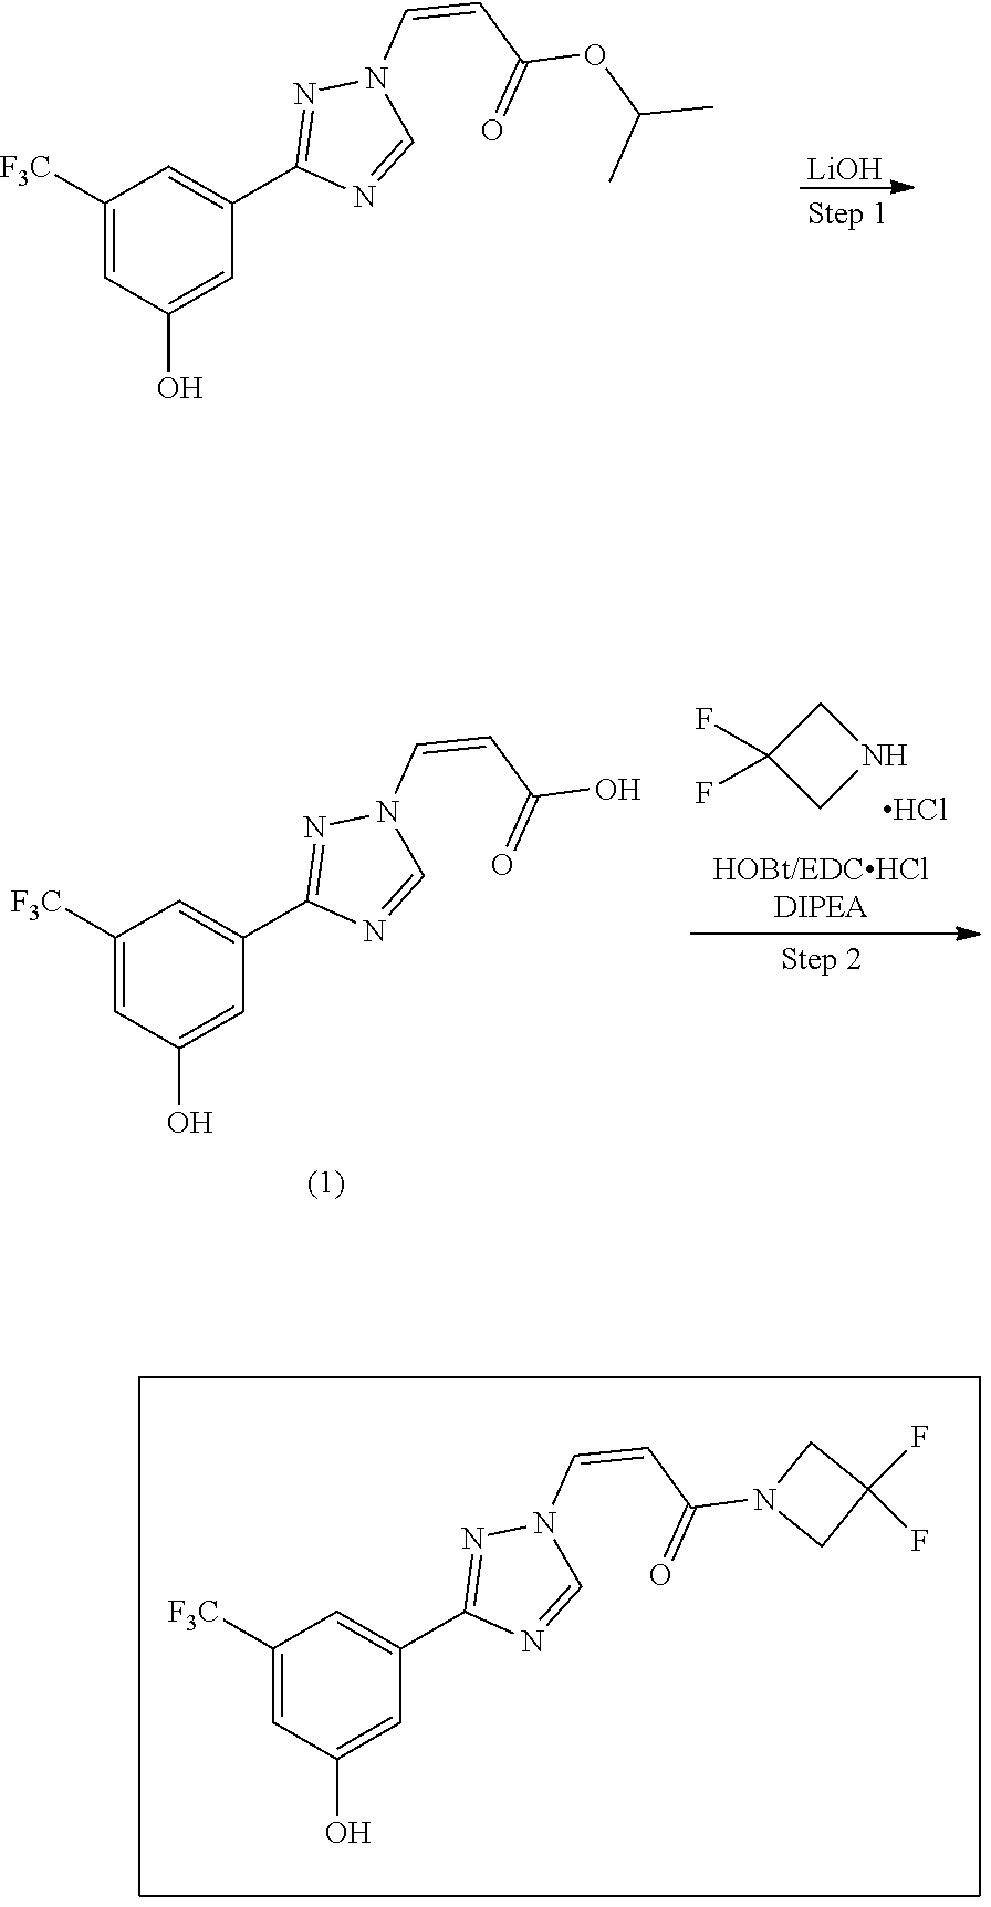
C1(F)(F)CNC1.Cl.C1([F3C])=CC(O)=CC(C2=NN(C=CC(=O)O)C=N2)=C1.C1([F3C])=CC(O)=CC(C2=NN(C=CC(=O)N3CC(F)(F)C3)C=N2)=C1.C1([F3C])=CC(O)=CC(C2=NN(C=CC(=O)OC(C)C)C=N2)=C1.[LiOH]
